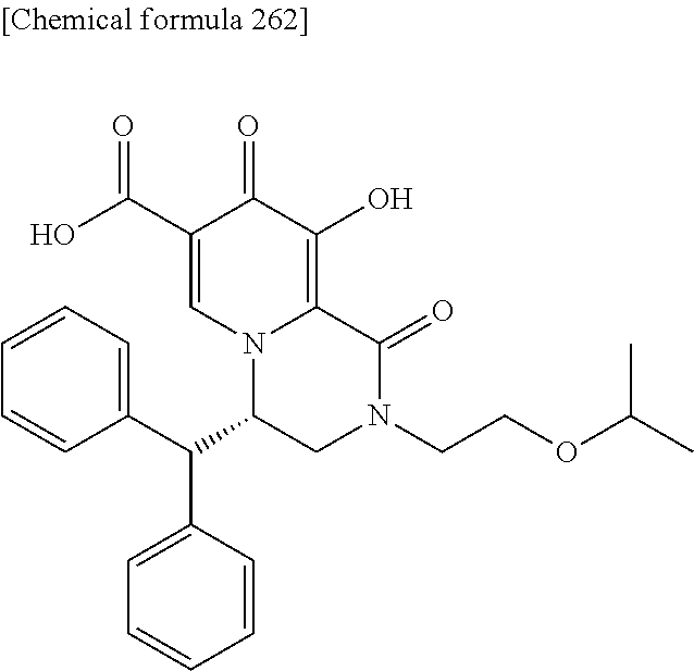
C12=C(O)C(=O)C(C(O)=O)=CN1C(C(C1=CC=CC=C1)C1=CC=CC=C1)CN(CCOC(C)C)C2=O
